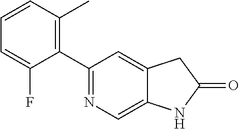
C1(C2=NC=C3C(=C2)CC(=O)N3)=C(C)C=CC=C1F
